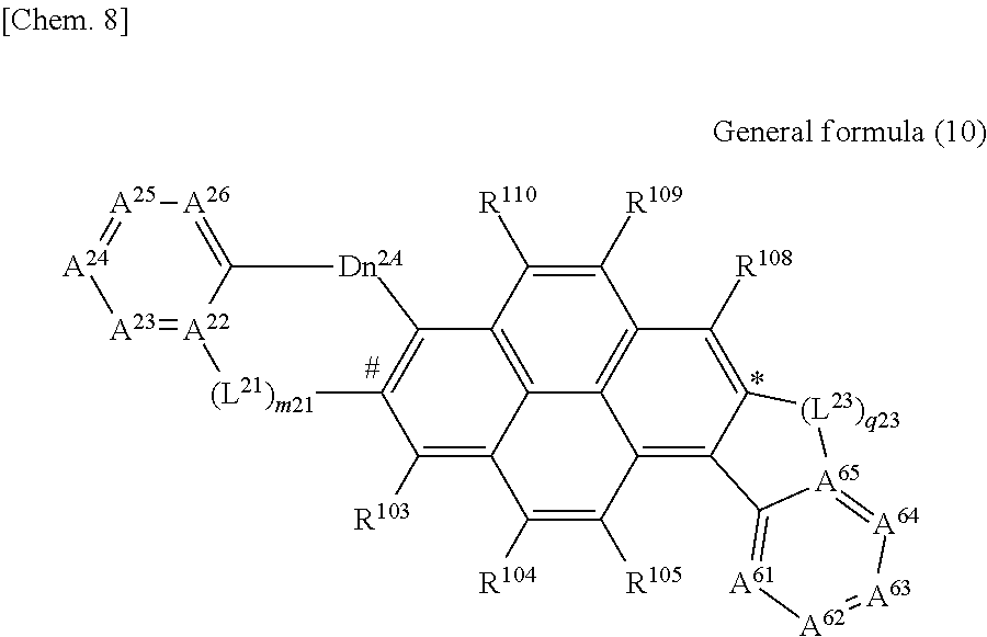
C1([R109])=C([R110])C2=C3C4=C1C([R108])=C1C(=C4C([R105])=C([R104])C3=C([R103])C3=C2[Dn2A]C2=[A26][A25]=[A24][A23]=[A22]2[(L21)m21]3)C2=[A61][A62]=[A63][A64]=[A65]2[(L23)q23]1
